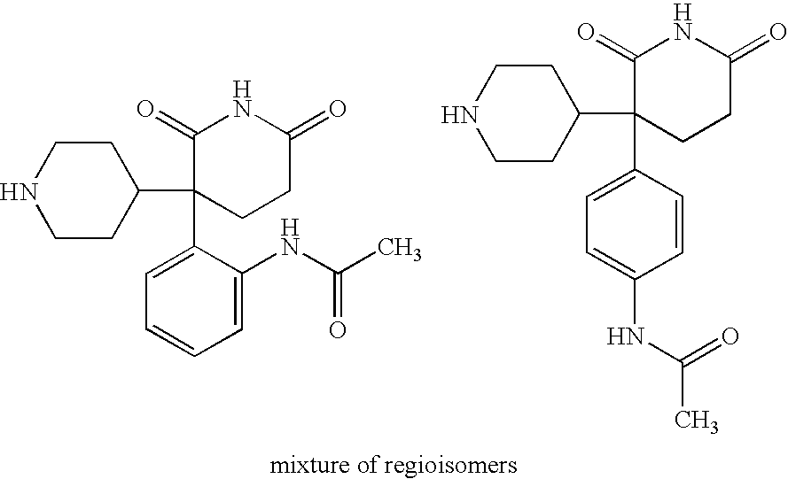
C1(C2(C3=CC=CC=C3NC(C)=O)CCC(=O)NC2=O)CCNCC1.C1(C2(C3=CC=C(NC(C)=O)C=C3)CCC(=O)NC2=O)CCNCC1
